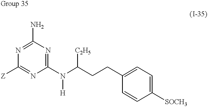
C1(N)=NC([Z])=NC(N([H])C(CCC2=CC=C([SOCH3])C=C2)[C2H5])=N1
